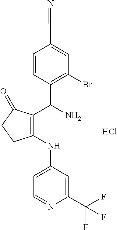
C1(C(N)C2=C(Br)C=C(C#N)C=C2)=C(NC2=CC=NC(C(F)(F)F)=C2)CCC1=O.Cl
